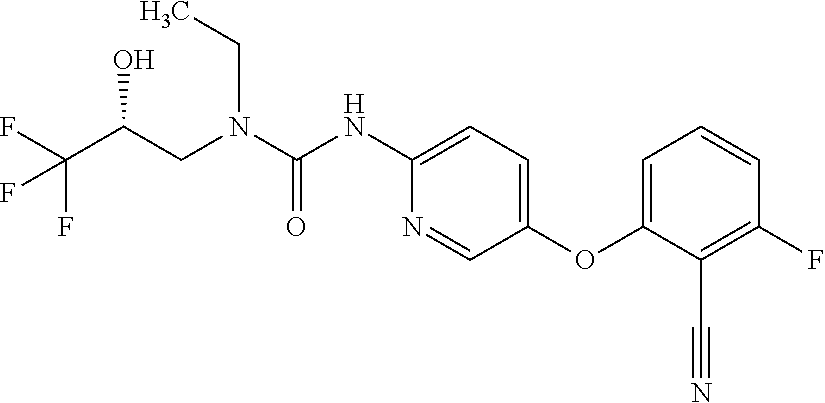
C1(NC(N(CC(C(F)(F)F)O)CC)=O)=CC=C(OC2=CC=CC(F)=C2C#N)C=N1
